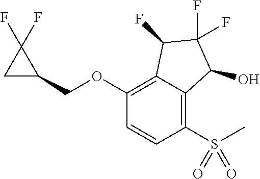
C1(OCC2CC2(F)F)=C2C(=C(S(=O)(=O)C)C=C1)C(O)C(F)(F)C2F
